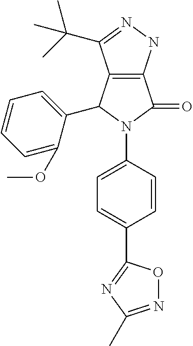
C12=C(NN=C1C(C)(C)C)C(=O)N(C1=CC=C(C3=NC(C)=NO3)C=C1)C2C1=CC=CC=C1OC
